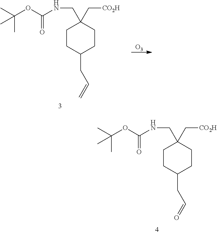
C1CC(CC=C)CCC1(C[CO2H])CNC(OC(C)(C)C)=O.[O3].C1CC(CC=O)CCC1(C[CO2H])CNC(OC(C)(C)C)=O
